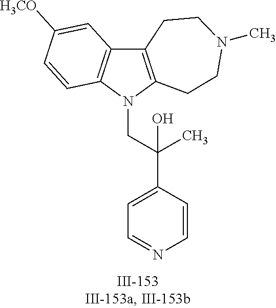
N1(CC(C2=CC=NC=C2)(C)O)C2=C(C3=C1C=CC([OCH3])=C3)CCN(C)CC2
